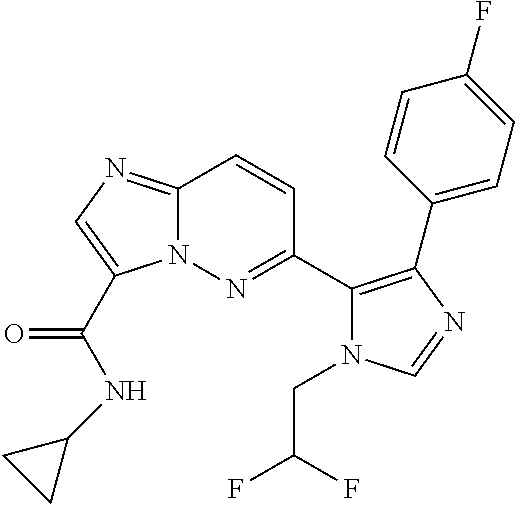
N12C(=NC=C1C(NC1CC1)=O)C=CC(C1=C(C3=CC=C(F)C=C3)N=CN1CC(F)F)=N2
